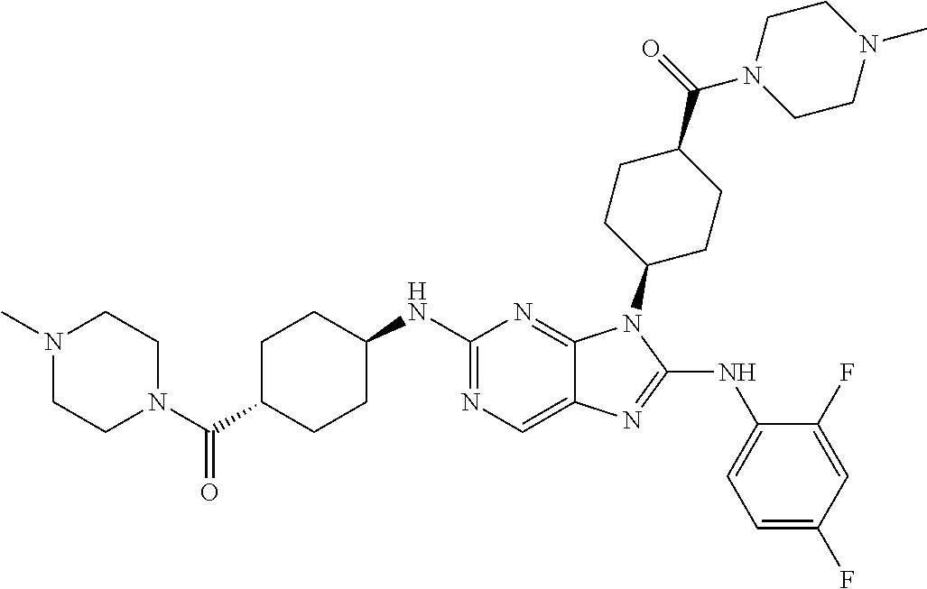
N1=C(NC2CCC(C(N3CCN(C)CC3)=O)CC2)N=C2C(=C1)N=C(NC1=CC=C(F)C=C1F)N2C1CCC(C(N2CCN(C)CC2)=O)CC1
